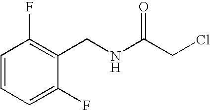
C1=CC=C(F)C(CNC(CCl)=O)=C1F
